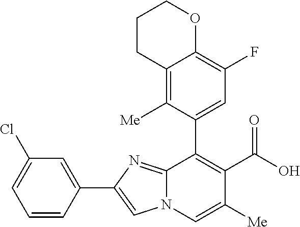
C1(C2=CC(F)=C3C(=C2[Me])CCCO3)=C(C(=O)O)C([Me])=CN2C1=NC(C1=CC(Cl)=CC=C1)=C2
